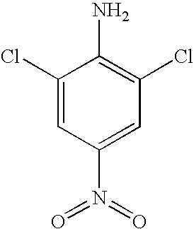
C1(Cl)=CC(N(=O)=O)=CC(Cl)=C1N
